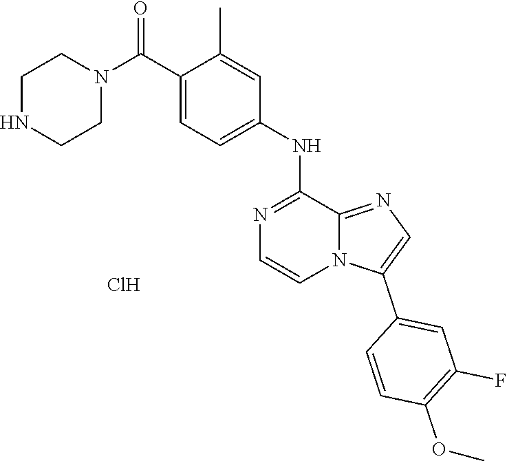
C1(C(N2CCNCC2)=O)=CC=C(NC2=NC=CN3C2=NC=C3C2=CC(F)=C(OC)C=C2)C=C1C.Cl
